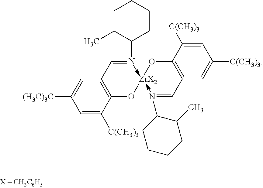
C1C(C)C(N=CC2=C(O[ZrX2]OC3=C(C=NC4CCCCC4C)C=C([C(CH3)3])C=C3[C(CH3)3])C([C(CH3)3])=CC([(H3C)3C])=C2)CCC1
